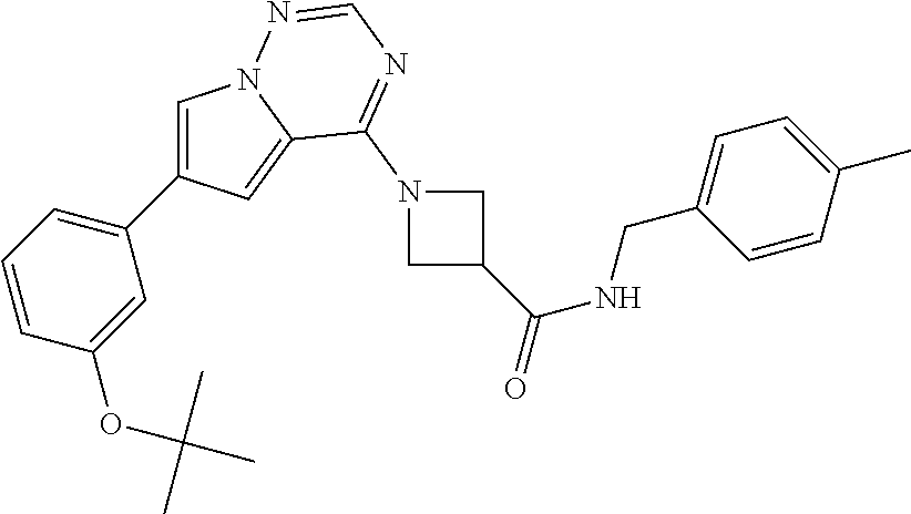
C1=C(C2=CC=CC(OC(C)(C)C)=C2)C=C2N1N=CN=C2N1CC(C(=O)NCC2=CC=C(C)C=C2)C1
